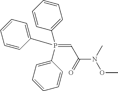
C1=CC=C(P(C2=CC=CC=C2)(C2=CC=CC=C2)=CC(N(OC)C)=O)C=C1
